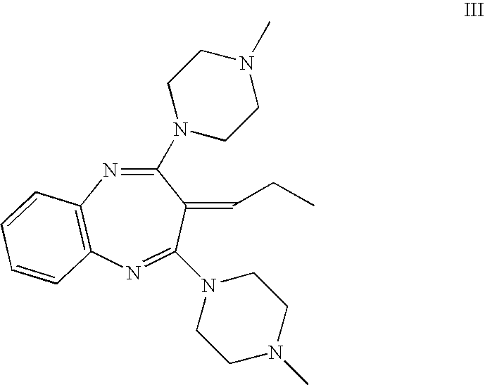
N1=C(N2CCN(C)CC2)C(=CCC)C(N2CCN(C)CC2)=NC2=C1C=CC=C2
